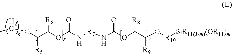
O(C(C(OC(N[R7]NC(OC(C(O[R10][SiR11(3-m)(OR11)m])[R9])[R8])=O)=O)[R6])[R5])CC
